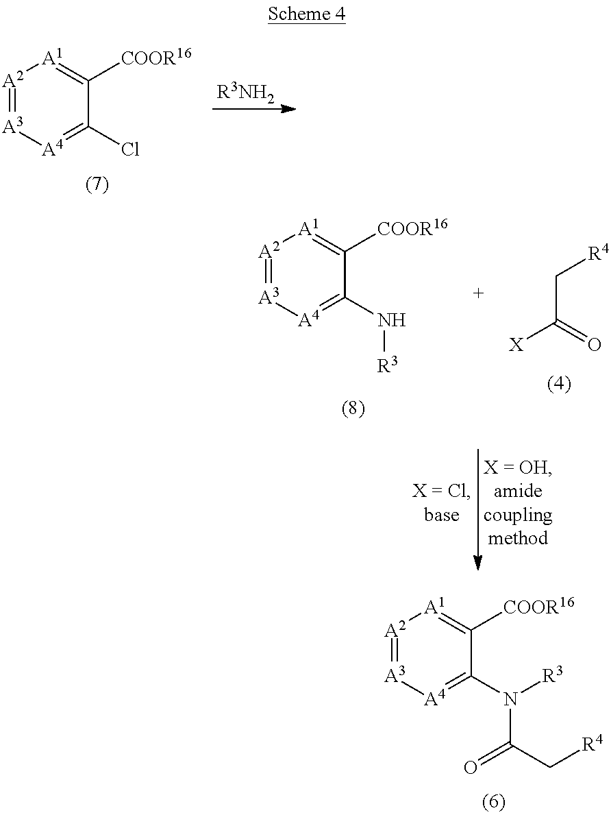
[A2]1=[A3][A4]=C(Cl)C([COOR16])=[A1]1.[R3NH2].[X]C(=O)C[R4].[A2]1=[A3][A4]=C(N[R3])C([COOR16])=[A1]1.[A2]1=[A3][A4]=C(N(C(C[R4])=O)[R3])C([COOR16])=[A1]1
